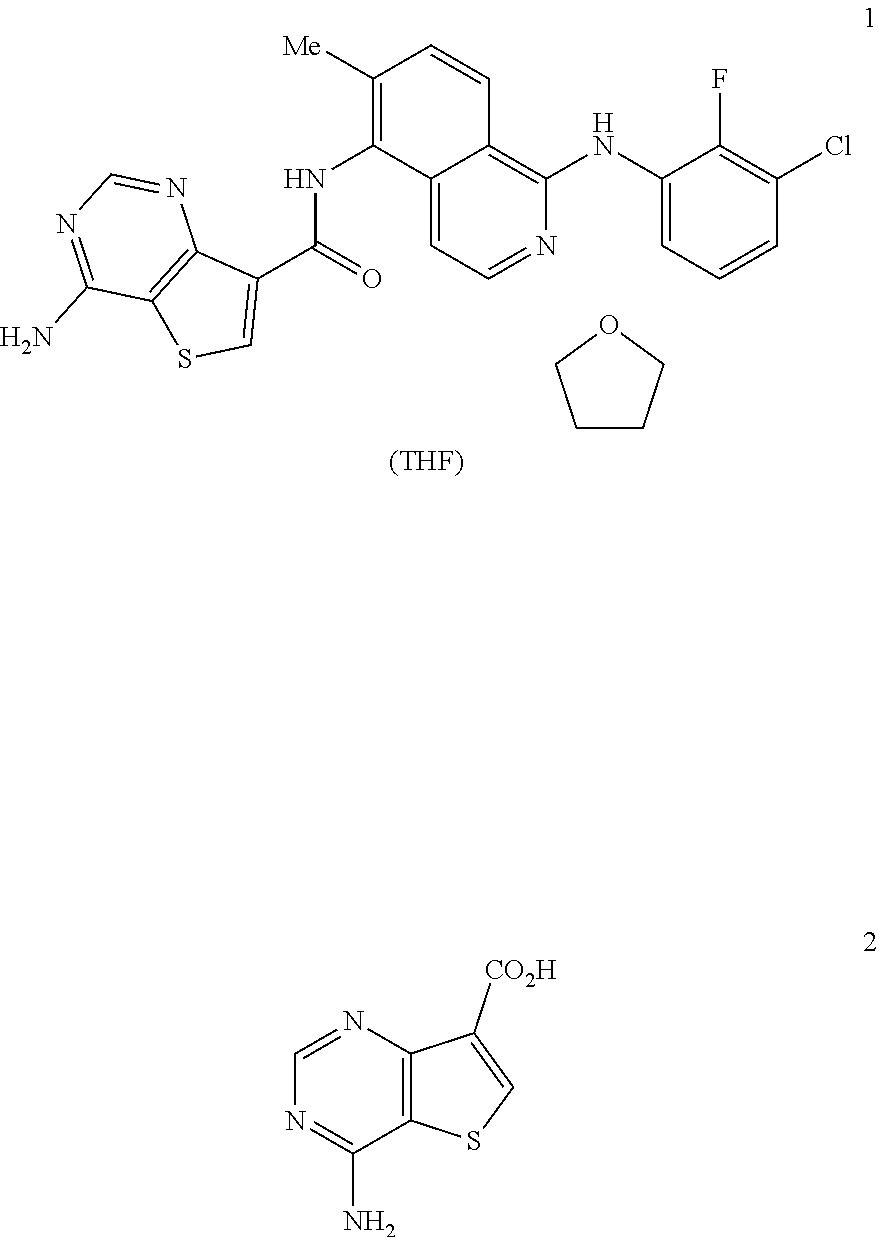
N(C(=O)C1=CSC2=C1N=CN=C2N)C1=C([Me])C=CC2=C(NC3=CC=CC(Cl)=C3F)N=CC=C12.C1CCOC1.[(THF)].C1=NC2=C(C(N)=N1)SC=C2[CO2H]
